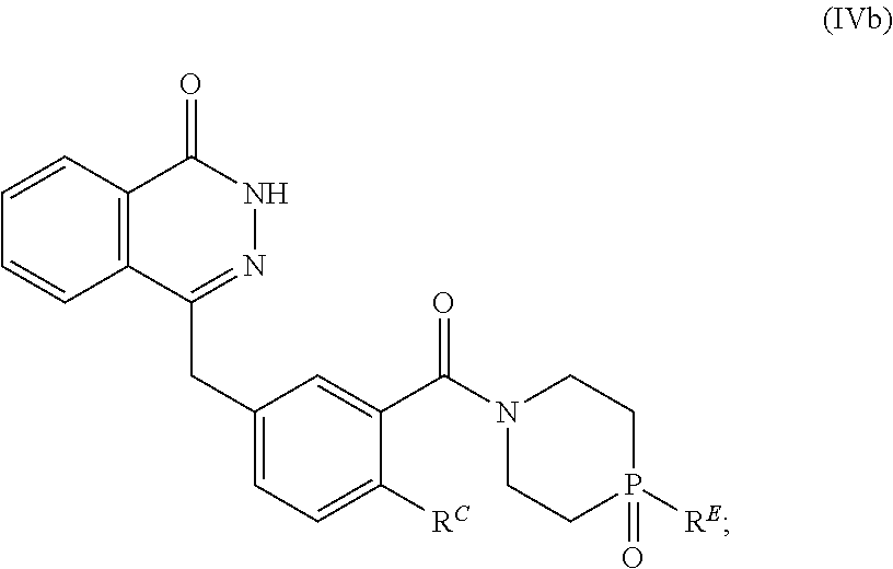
C1=CC2=C(C=C1)C(CC1=CC=C([RC])C(C(N3CCP(=O)([RE])CC3)=O)=C1)=NNC2=O
